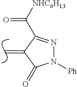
C=C1C(=O)N([Ph])N=C1C([NHC6H13])=O
